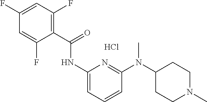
Cl.C(=O)(NC1=CC=CC(N(C2CCN(C)CC2)C)=N1)C1=C(F)C=C(F)C=C1F
